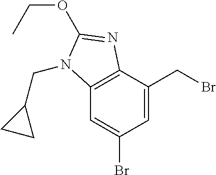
C12=C(C(CBr)=CC(Br)=C1)N=C(OCC)N2CC1CC1
